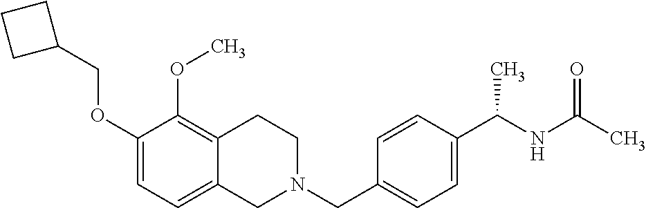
C1(OCC2CCC2)=CC=C2C(=C1OC)CCN(CC1=CC=C(C(NC(C)=O)C)C=C1)C2
